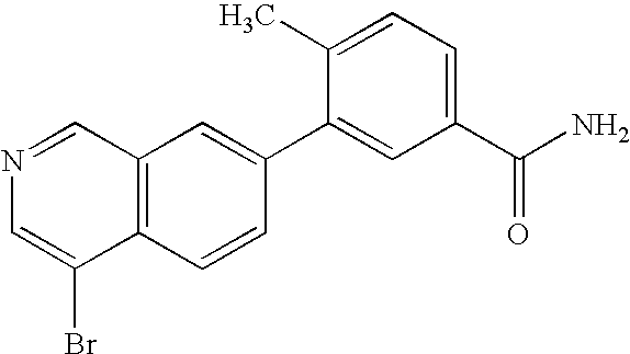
C12=C(C=CC(C3=CC(C(N)=O)=CC=C3C)=C1)C(Br)=CN=C2
